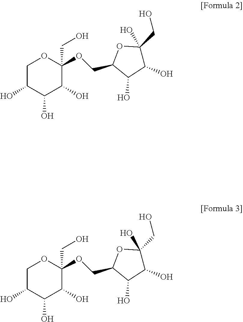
C1C(O)C(O)C(O)C(CO)(OCC2C(O)C(O)C(O)(CO)O2)O1.C1C(O)C(O)C(O)C(CO)(OCC2C(O)C(O)C(O)(CO)O2)O1
